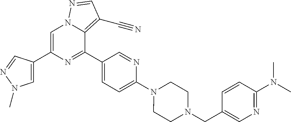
C1=C(C2=CN(C)N=C2)N=C(C2=CC=C(N3CCN(CC4=CN=C(N(C)C)C=C4)CC3)N=C2)C2=C(C#N)C=NN12
